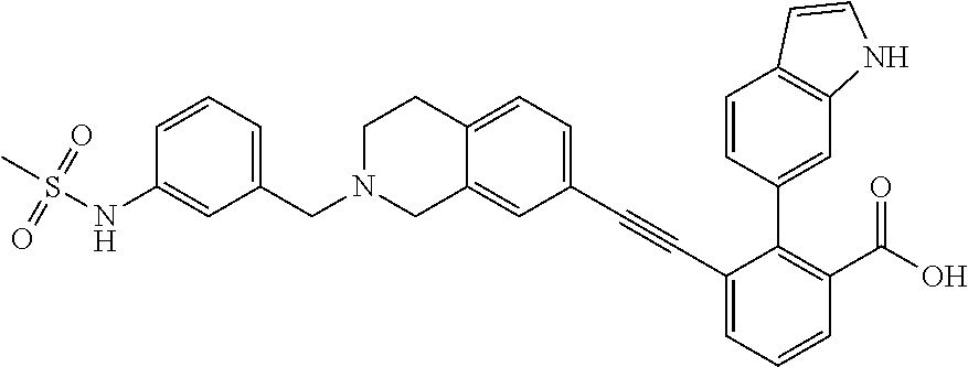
C1(C#CC2=CC=C3C(=C2)CN(CC2=CC=CC(NS(=O)(=O)C)=C2)CC3)=CC=CC(C(O)=O)=C1C1=CC2=C(C=C1)C=CN2
